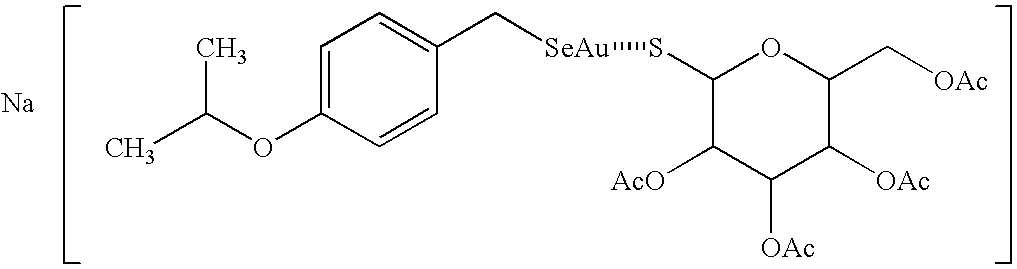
C1=C(OC(C)C)C=CC(C[SeAu]SC2C([AcO])C([OAc])C([OAc])C(C[OAc])O2)=C1.[Na]
